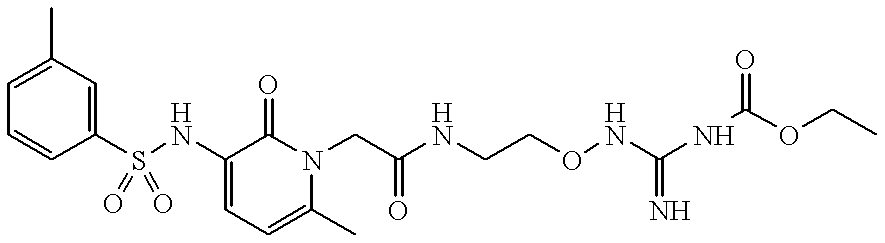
CC1=CC=CC(S(NC2=CC=C(C)N(CC(NCCONC(NC(OCC)=O)=N)=O)C2=O)(=O)=O)=C1
